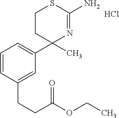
C1=CC(CCC(=O)OCC)=CC(C2(C)N=C(N)SCC2)=C1.Cl
